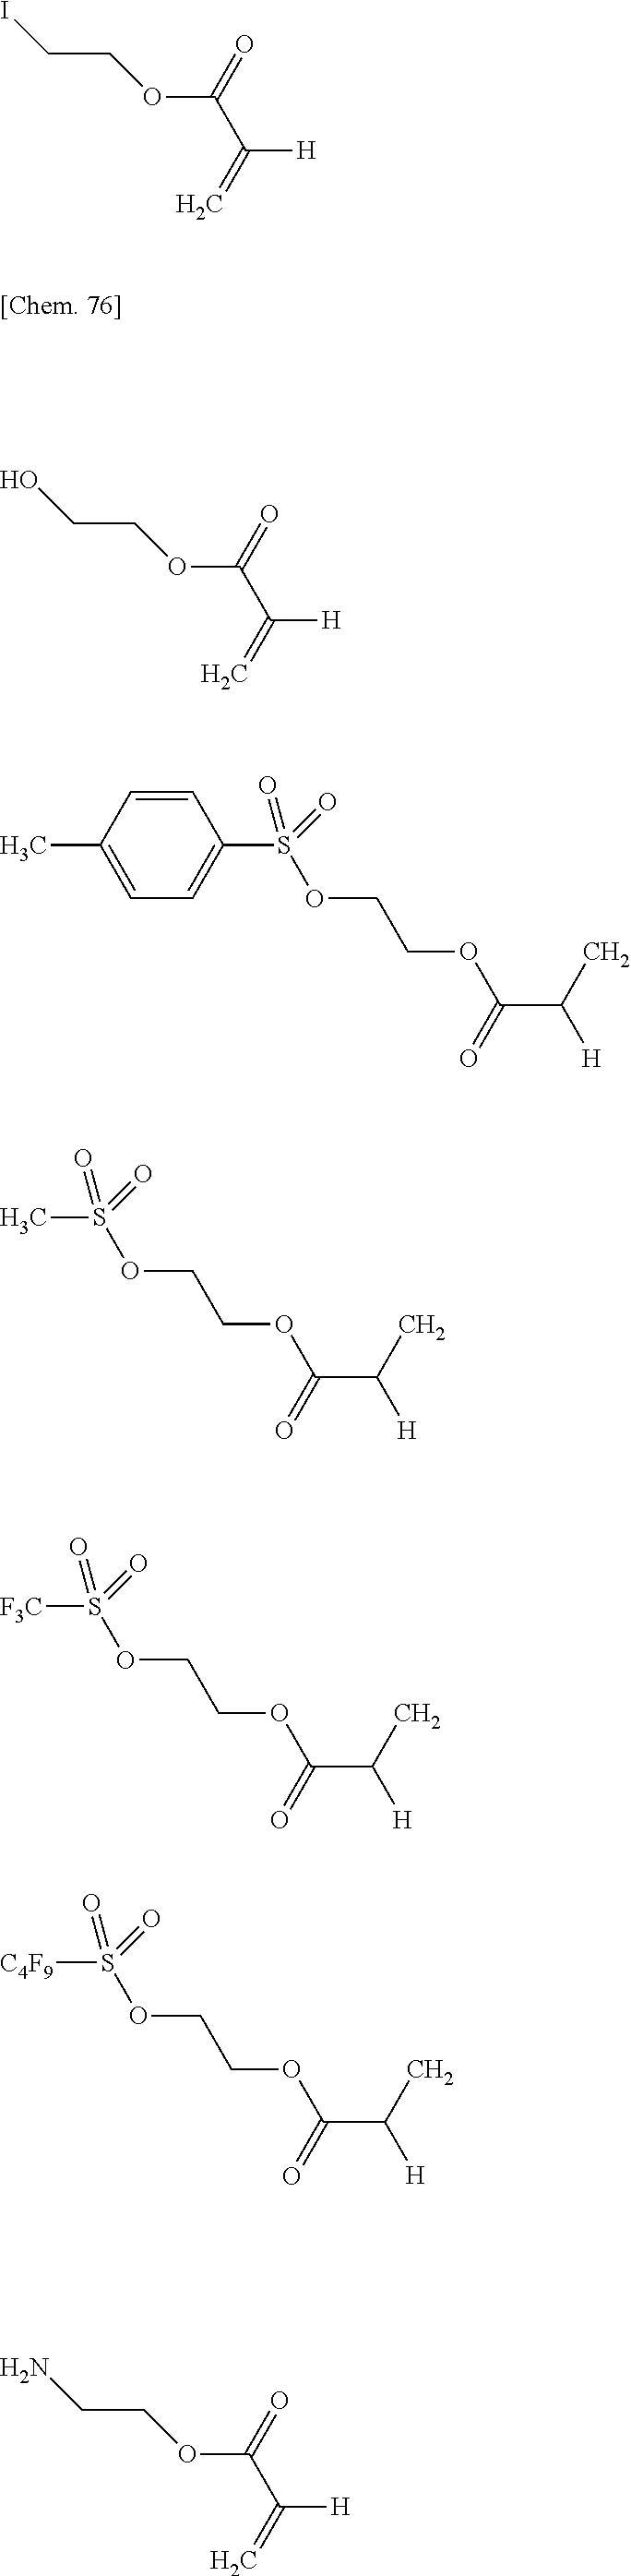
O(C(C([H])=C)=O)CCI.O(C(C([H])=C)=O)CCO.C(C(C)[H])(=O)OCCOS(C1=CC=C(C)C=C1)(=O)=O.C(C(C)[H])(=O)OCCOS(C)(=O)=O.C(C(C)[H])(=O)OCCOS([F3C])(=O)=O.C(C(C)[H])(=O)OCCOS([C4F9])(=O)=O.O(C(C([H])=C)=O)CCN
